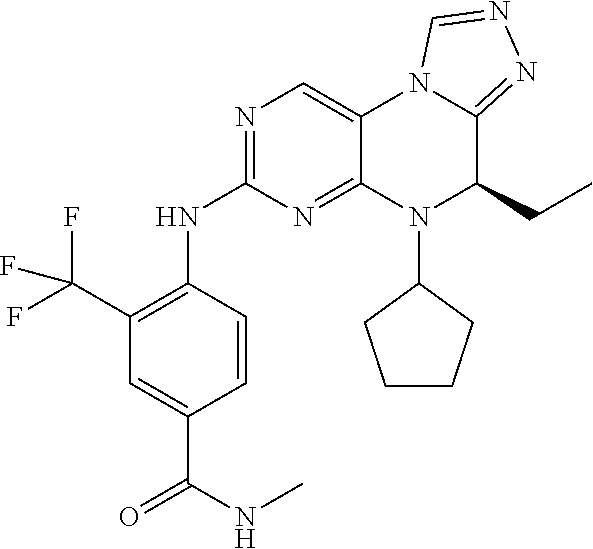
C1=CC(NC2=NC=C3C(=N2)N(C2CCCC2)C(CC)C2=NN=CN32)=C(C(F)(F)F)C=C1C(NC)=O
